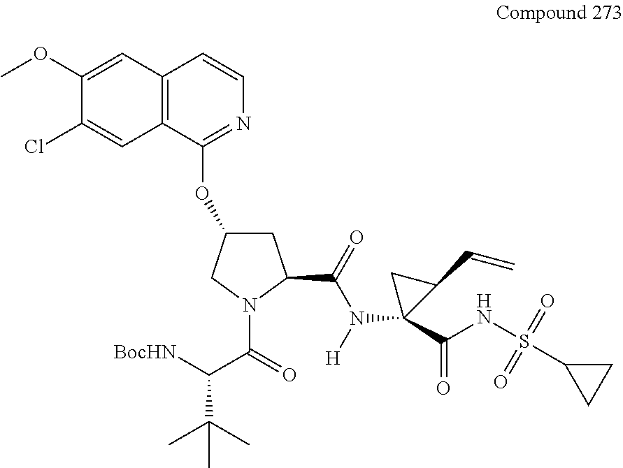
C12=C(C(OC3CC(C(=O)N(C4(C(NS(C5CC5)(=O)=O)=O)CC4C=C)[H])N(C(=O)C([BocHN])C(C)(C)C)C3)=NC=C1)C=C(Cl)C(OC)=C2
